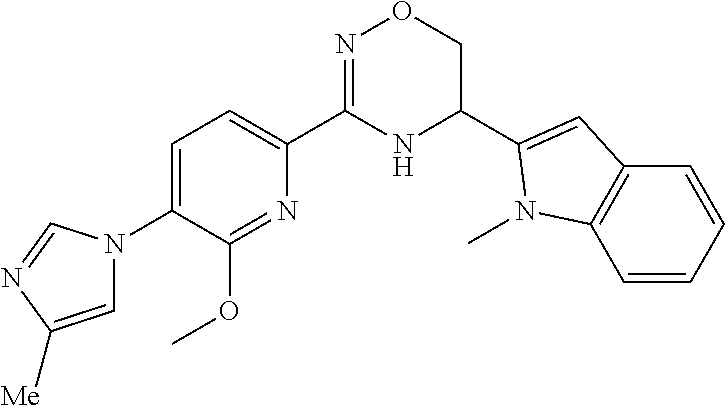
C1=C(N2C=C([Me])N=C2)C(OC)=NC(C2=NOCC(C3=CC4=C(N3C)C=CC=C4)N2)=C1
